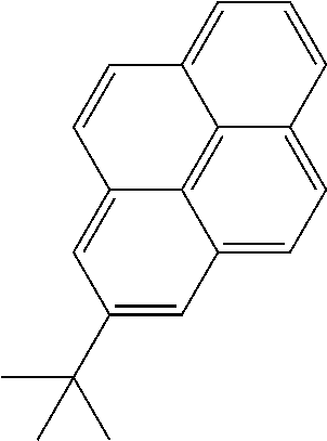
C12=CC=C3C4=C1C(=CC(C(C)(C)C)=C2)C=CC4=CC=C3
